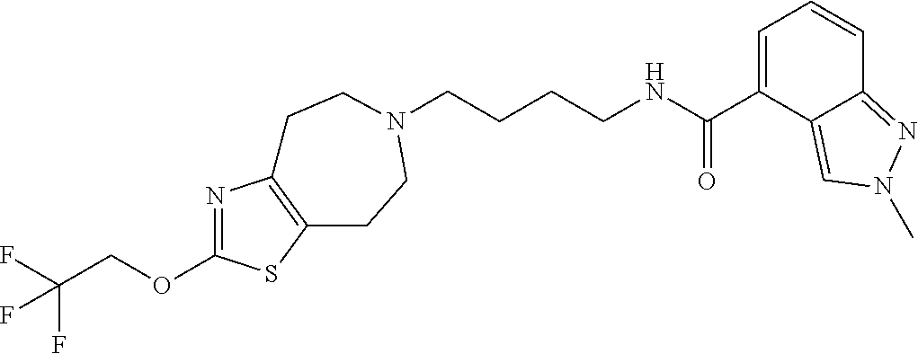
C(CCCNC(C1=CC=CC2=NN(C)C=C12)=O)N1CCC2=C(N=C(OCC(F)(F)F)S2)CC1
